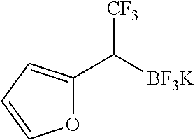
C([BF3K])([CF3])C1=CC=CO1
